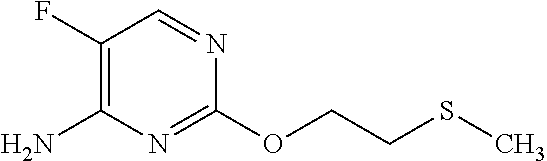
CSCCOC1=NC(N)=C(F)C=N1
